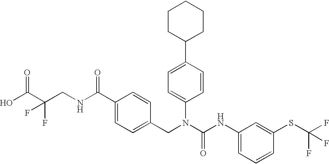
OC(C(CNC(C1=CC=C(CN(C(NC2=CC=CC(SC(F)(F)F)=C2)=O)C2=CC=C(C3CCCCC3)C=C2)C=C1)=O)(F)F)=O
